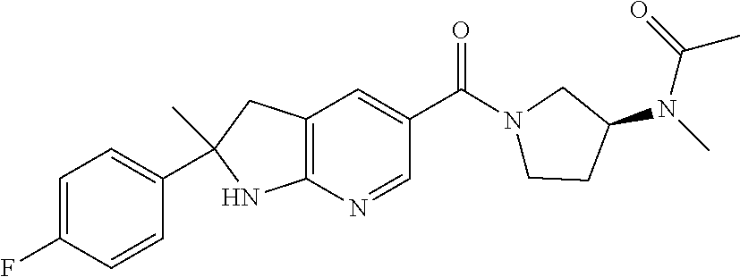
C12=C(N=CC(C(=O)N3CCC(N(C)C(=O)C)C3)=C1)NC(C)(C1=CC=C(F)C=C1)C2
